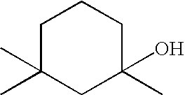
C1C(C)(C)CC(C)(O)CC1
